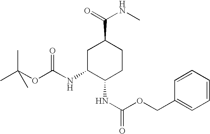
C1C(NC(OC(C)(C)C)=O)C(NC(=O)OCC2=CC=CC=C2)CCC1C(=O)NC
